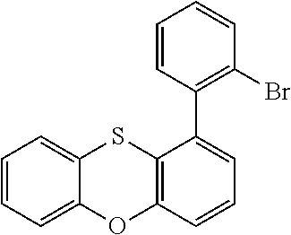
C12=CC=CC=C1OC1=C(S2)C(C2=C(Br)C=CC=C2)=CC=C1
